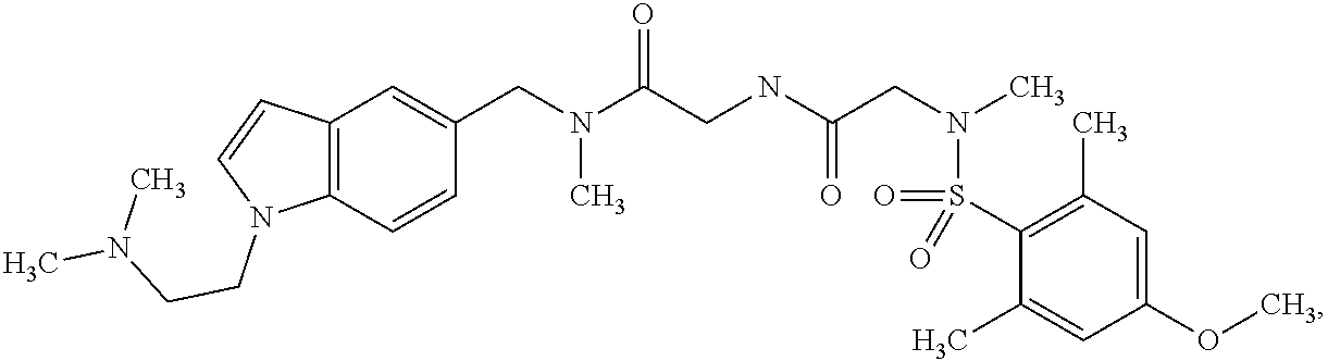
C1(CN(C(CNC(CN(C)S(=O)(C2=C(C)C=C(OC)C=C2C)=O)=O)=O)C)=CC2=C(C=C1)N(CCN(C)C)C=C2
